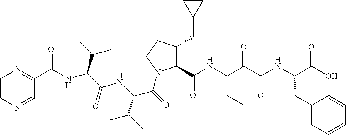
C1=CN=CC(C(=O)NC(C(C)C)C(NC(C(C)C)C(=O)N2C(C(NC(C(C(NC(C(O)=O)CC3=CC=CC=C3)=O)=O)CCC)=O)C(CC3CC3)CC2)=O)=N1
